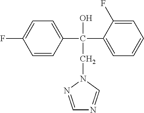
C(C(C1=CC=C(F)C=C1)(C1=CC=CC=C1F)O)N1N=CN=C1
